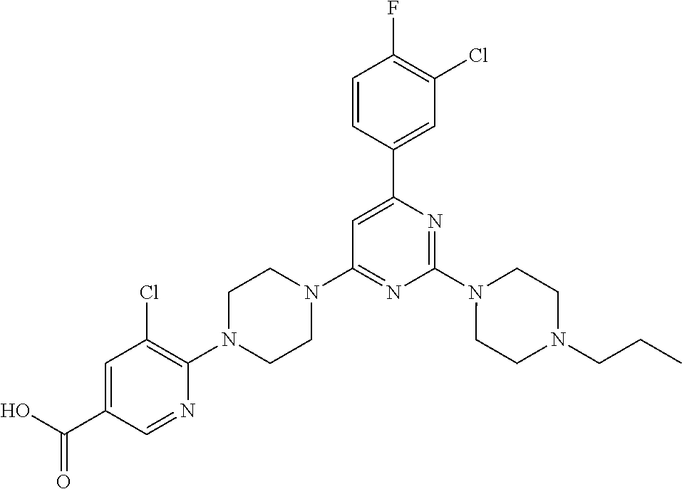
C1=C(C(O)=O)C=NC(N2CCN(C3=NC(N4CCN(CCC)CC4)=NC(C4=CC(Cl)=C(F)C=C4)=C3)CC2)=C1Cl
